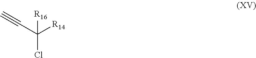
C(Cl)(C#C)([R14])[R16]
